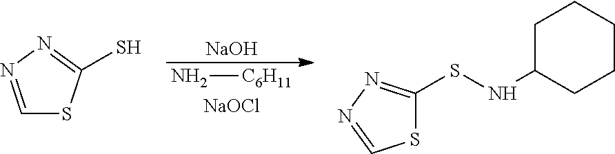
N[C6H11].[NaOCl].[NaOH].C1=NN=C(S)S1.S1C(SNC2CCCCC2)=NN=C1
